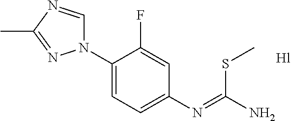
C1(N2C=NC(C)=N2)=CC=C(N=C(N)SC)C=C1F
